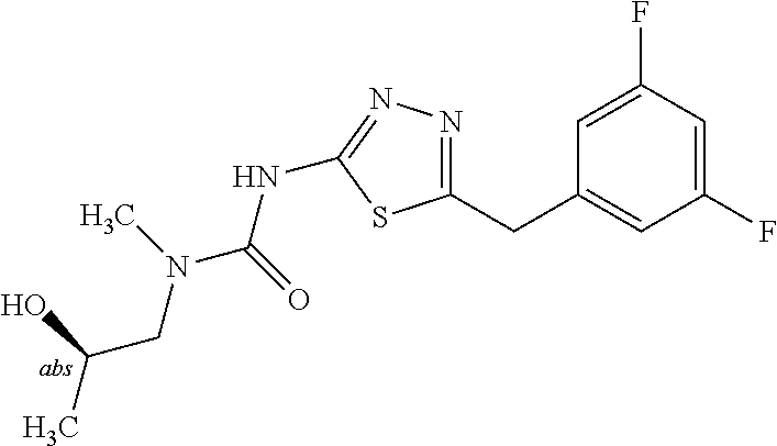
C1=C(F)C=C(F)C=C1CC1=NN=C(NC(=O)N(C)CC(C)O)S1
